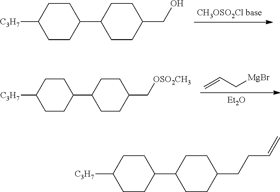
C1CC(C2CCC(CO)CC2)CCC1[C3H7].C=CC[MgBr].[Et2O].C1CC(C2CCC(C[OSO2CH3])CC2)CCC1[C3H7].C1CC(C2CCC(CCC=C)CC2)CCC1[C3H7]
